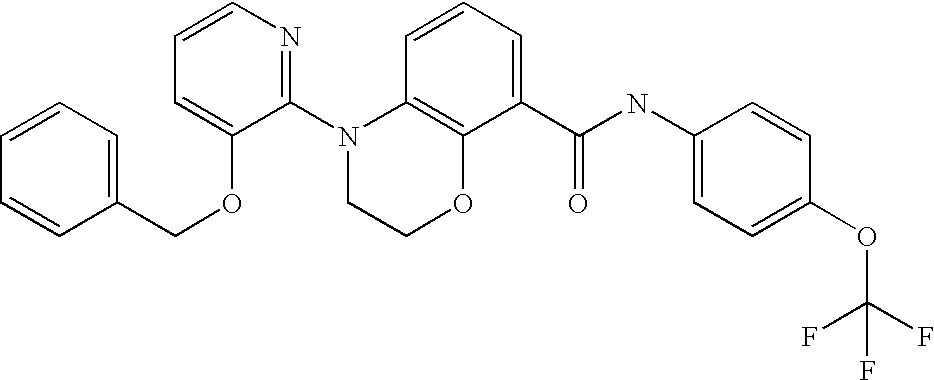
C1(N2CCOC3=C2C=CC=C3C(NC2=CC=C(OC(F)(F)F)C=C2)=O)=NC=CC=C1OCC1=CC=CC=C1
